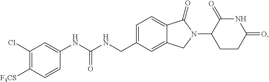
C1=C(CNC(NC2=CC(Cl)=C([F3CS])C=C2)=O)C=C2C(=C1)C(=O)N(C1CCC(=O)NC1=O)C2
